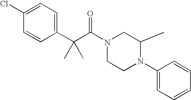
C1(Cl)=CC=C(C(C(N2CCN(C3=CC=CC=C3)C(C)C2)=O)(C)C)C=C1
